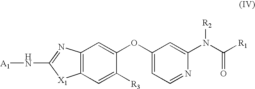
N(C1=NC2=C([X1]1)C=C([R3])C(OC1=CC=NC(N(C([R1])=O)[R2])=C1)=C2)[A1]
